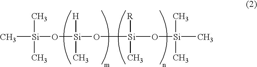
C[Si](C)(O[Si]([H])(C)O[Si]([R])(C)O[Si](C)(C)C)C
